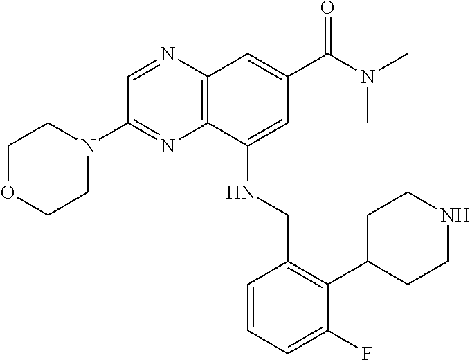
C1(NCC2=C(C3CCNCC3)C(F)=CC=C2)=CC(C(N(C)C)=O)=CC2=C1N=C(N1CCOCC1)C=N2
